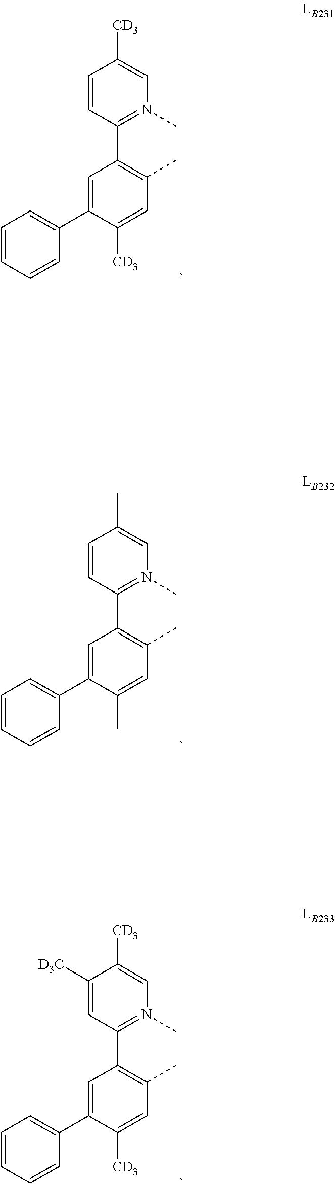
C1([CD3])=CN(C)=C(C2=C(C)C=C([CD3])C(C3=CC=CC=C3)=C2)C=C1.C1(C)=CN(C)=C(C2=C(C)C=C(C)C(C3=CC=CC=C3)=C2)C=C1.C1=C([D3C])C([CD3])=CN(C)=C1C1=C(C)C=C([CD3])C(C2=CC=CC=C2)=C1
